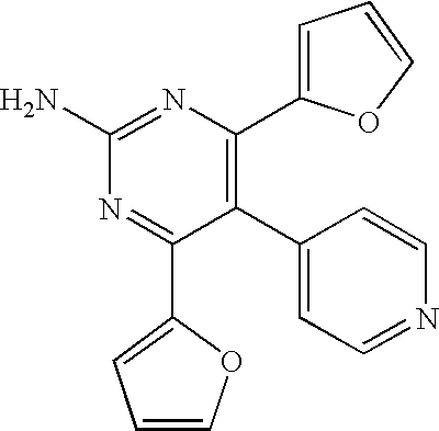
C1(C2=CC=NC=C2)=C(C2=CC=CO2)N=C(N)N=C1C1=CC=CO1
